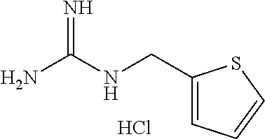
C1(CNC(N)=N)=CC=CS1.Cl
